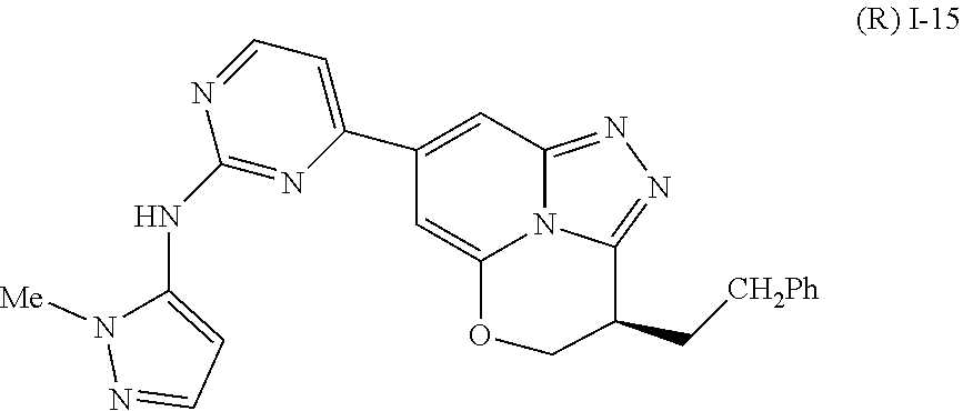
C1(C2=CC=NC(NC3=CC=NN3[Me])=N2)=CC2=NN=C3N2C(=C1)OCC3C[CH2Ph]
